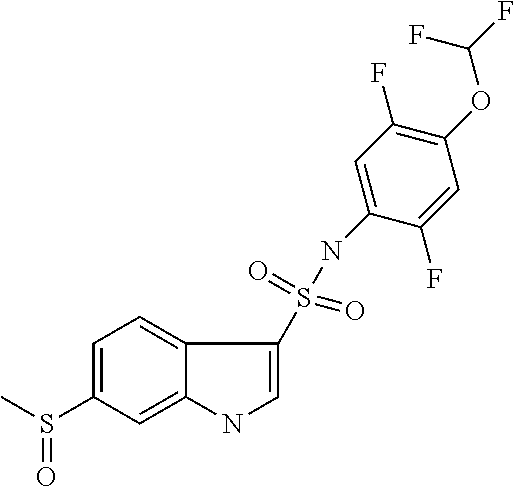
C1=C(S(C)=O)C=C2C(=C1)C(S(NC1=CC(F)=C(OC(F)F)C=C1F)(=O)=O)=CN2
